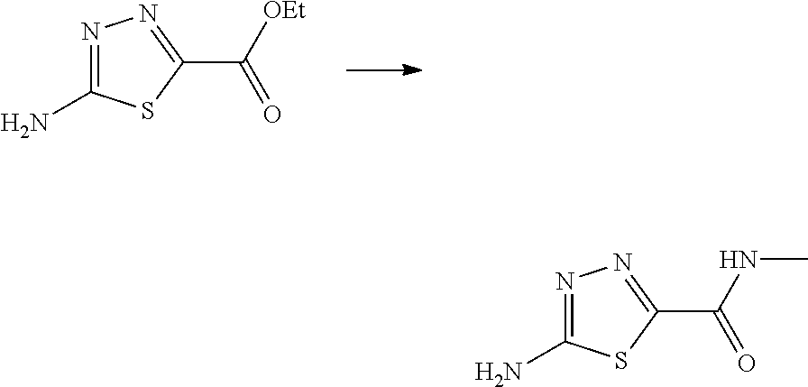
N1=C(N)SC(C(=O)[OEt])=N1.N1=C(N)SC(C(=O)NC)=N1
